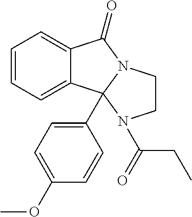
C12=CC=CC=C1C1(C3=CC=C(OC)C=C3)N(C2=O)CCN1C(=O)CC
